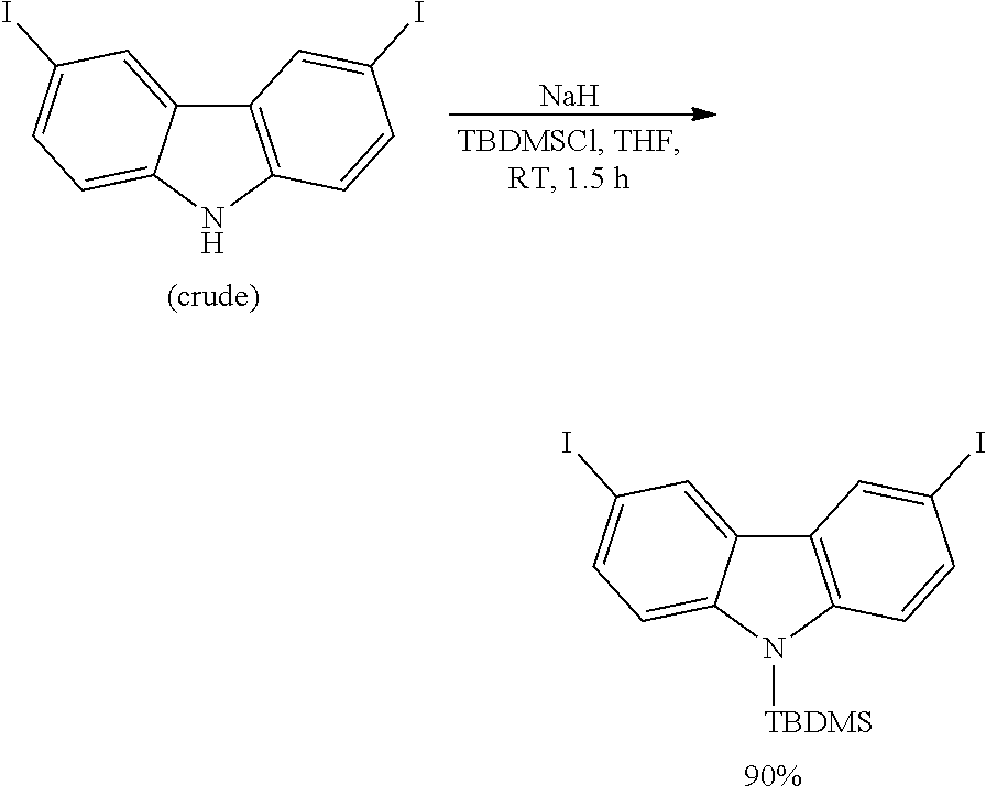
C12=C(N([TBDMS])C3=CC=C(I)C=C13)C=CC(I)=C2.C12=C(NC3=CC=C(I)C=C13)C=CC(I)=C2.[Na]
